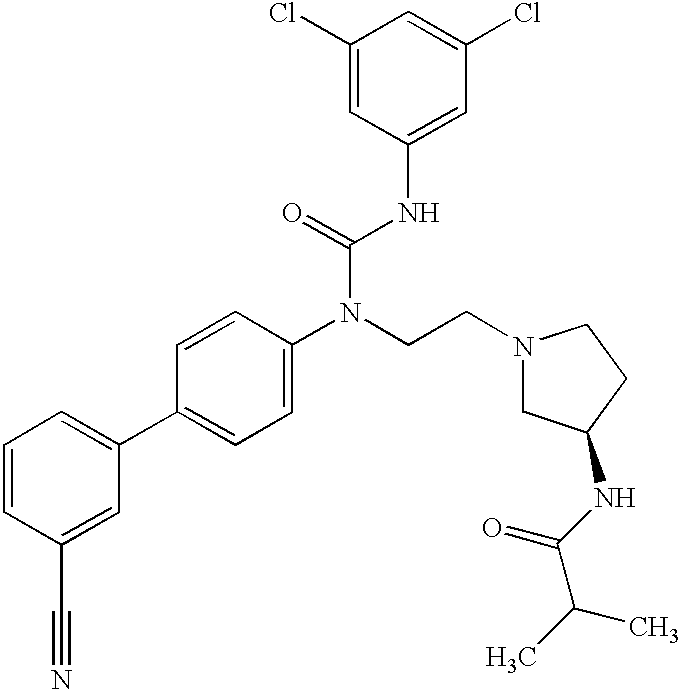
C1=CC(C#N)=CC(C2=CC=C(N(CCN3CCC(NC(C(C)C)=O)C3)C(=O)NC3=CC(Cl)=CC(Cl)=C3)C=C2)=C1
